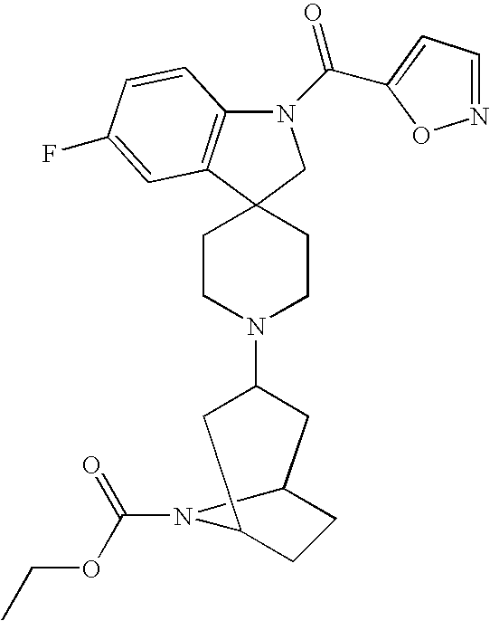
N1(C(=O)C2=CC=NO2)C2=C(C3(C1)CCN(C1CC4CCC(C1)N4C(=O)OCC)CC3)C=C(F)C=C2
